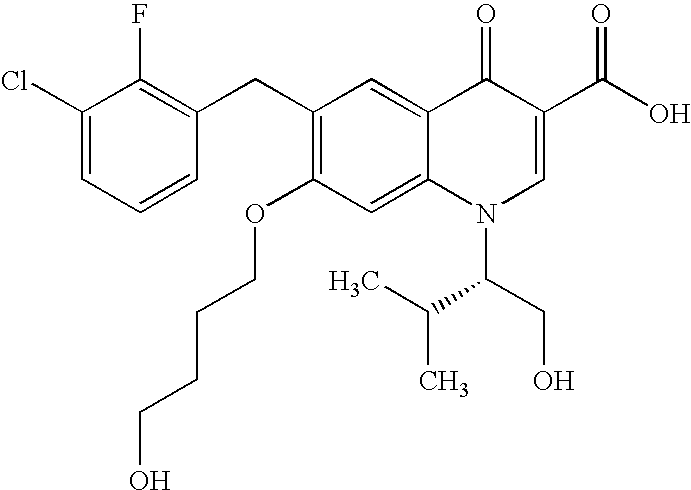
C1(Cl)=CC=CC(CC2=C(OCCCCO)C=C3C(=C2)C(=O)C(C(O)=O)=CN3C(C(C)C)CO)=C1F
